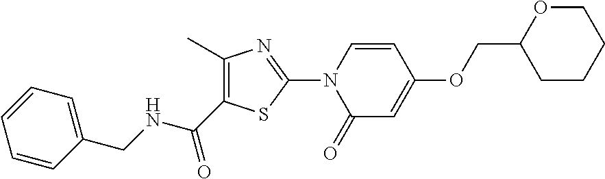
C1=CN(C2=NC(C)=C(C(NCC3=CC=CC=C3)=O)S2)C(=O)C=C1OCC1CCCCO1
